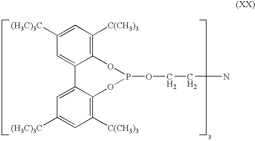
C12=C([C(CH3)3])C=C([(H3C)3C])C=C1C1=CC([(H3C)3C])=CC([C(CH3)3])=C1OP(OCCN)O2
